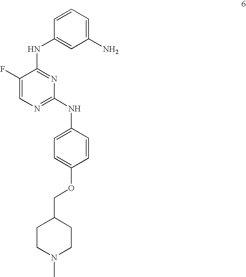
C1(F)=CN=C(NC2=CC=C(OCC3CCN(C)CC3)C=C2)N=C1NC1=CC(N)=CC=C1
